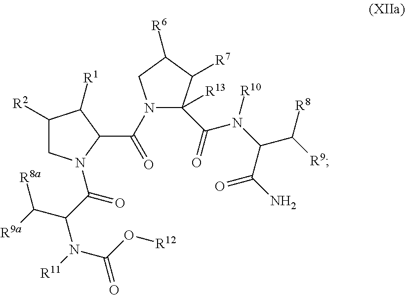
C1([R2])CN(C(C(N([R11])C(O[R12])=O)C([R9a])[R8a])=O)C(C(N2C(C(N(C(C(N)=O)C([R9])[R8])[R10])=O)([R13])C([R7])C([R6])C2)=O)C1[R1]
